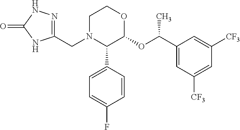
N1=C(CN2CCOC(OC(C3=CC([CF3])=CC([CF3])=C3)C)C2C2=CC=C(F)C=C2)NC(=O)N1
